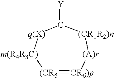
[(CR5]1=[CR6)p][(A)r][(CR1R2)n]C(=[Y])[q(X)][m(R4R3C)]1
